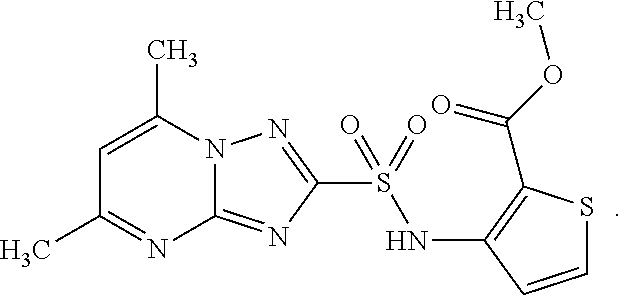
C1=CC(NS(C2=NN3C(=N2)N=C(C)C=C3C)(=O)=O)=C(C(OC)=O)S1
